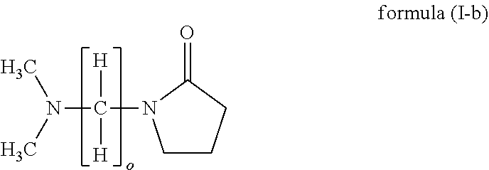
C1CCC(=O)N1C(N(C)C)([H])[H]
